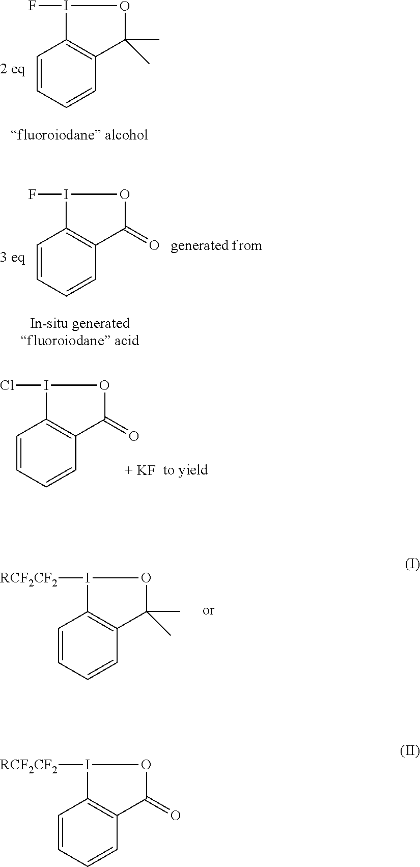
C1=CC=CC2=C1I([RCF2CF2])OC2=O.C1=CC=CC2=C1I(F)OC2(C)C.C1=CC=CC2=C1I(F)OC2=O.C1=CC=CC2=C1I(Cl)OC2=O.C1=CC=CC2=C1I([RCF2CF2])OC2(C)C
